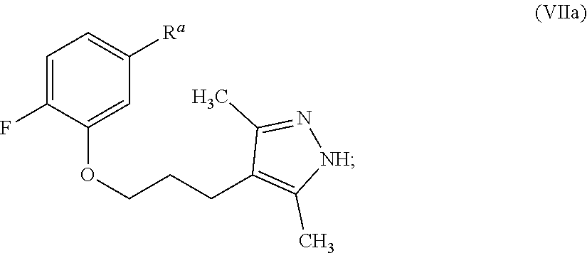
C(CC1=C(C)[NH]N=C1C)COC1=CC([Ra])=CC=C1F
